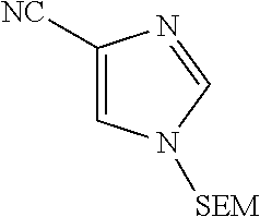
C1([NC])=CN([SEM])C=N1
